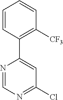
C1=CC(C2=CC(Cl)=NC=N2)=C([CF3])C=C1
